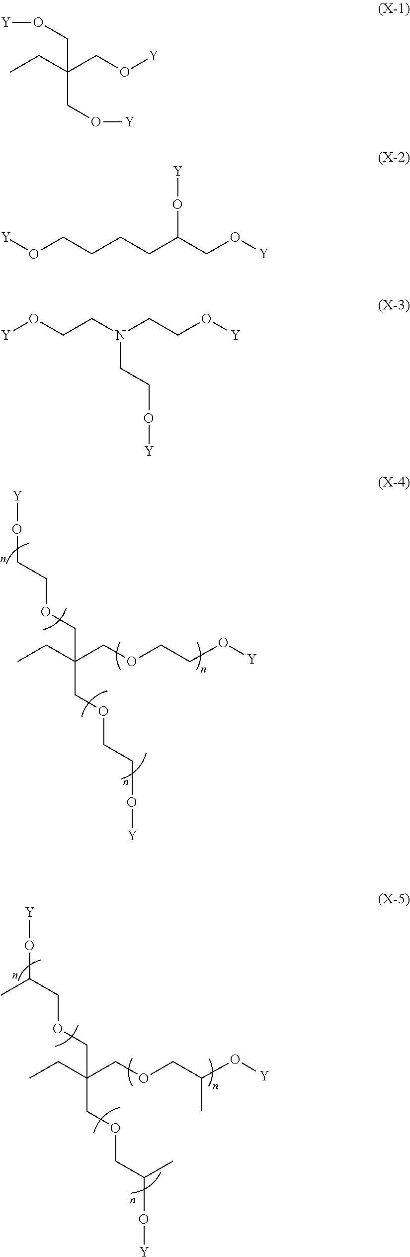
CCC(COCCO[Y])(COCCO[Y])COCCO[Y].CCC(COCC(O[Y])C)(COCC(O[Y])C)COCC(O[Y])C.[Y]OCC(CC)(CO[Y])CO[Y].[Y]OCCCCC(CO[Y])O[Y].[Y]OCCN(CCO[Y])CCO[Y]
